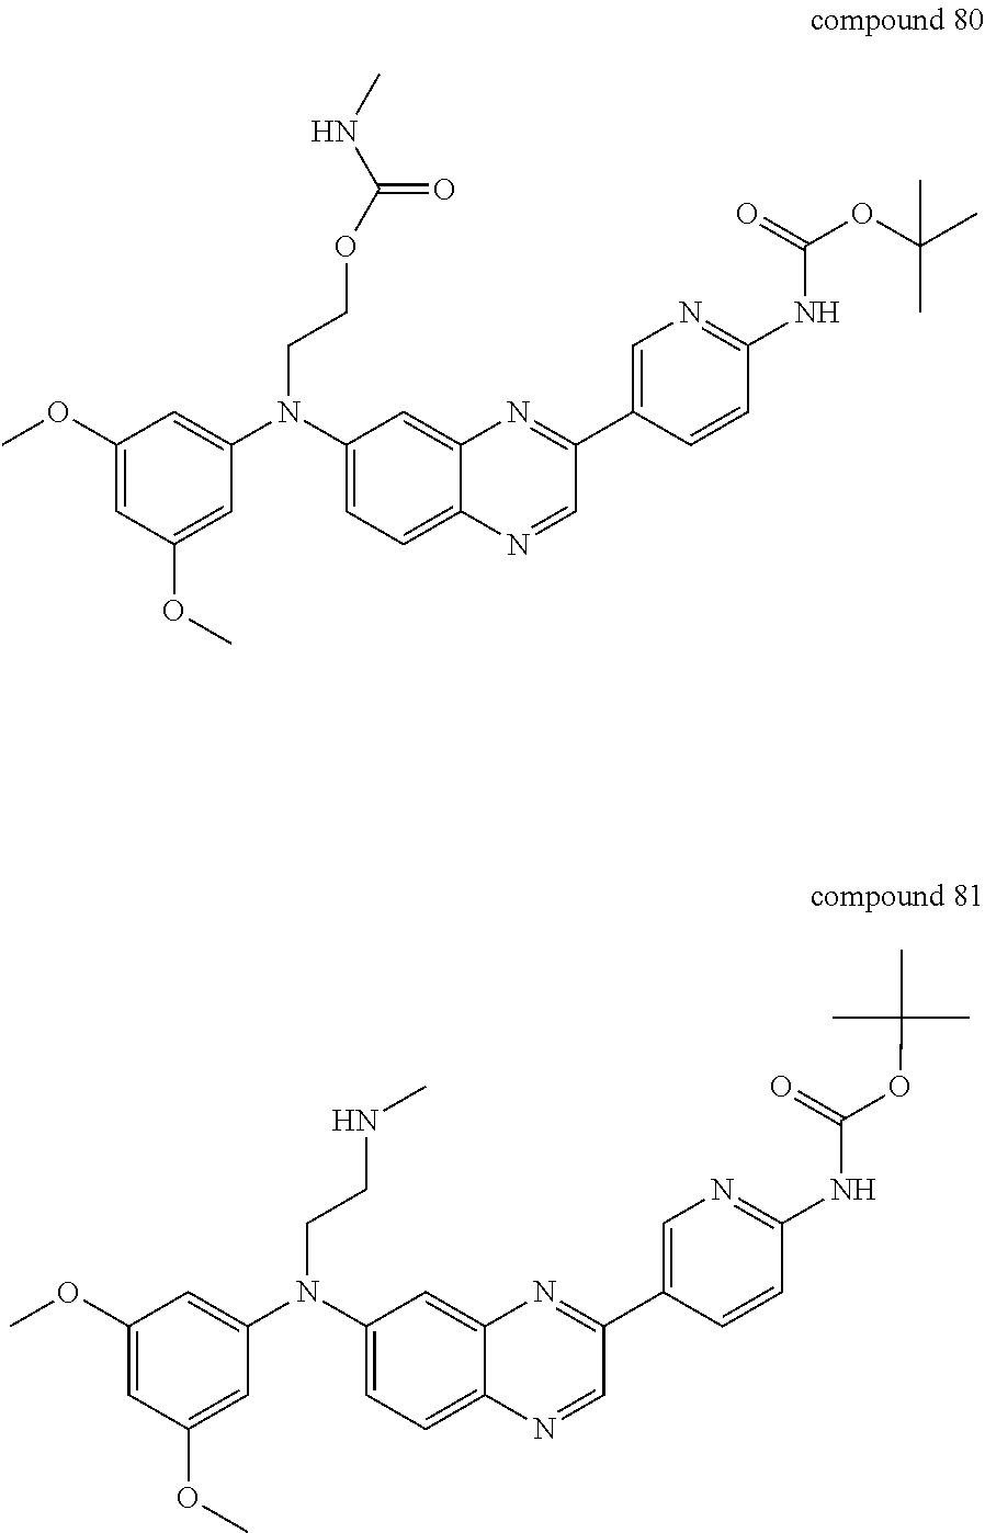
C1=C(N(C2=CC=C3C(=C2)N=C(C2=CN=C(NC(OC(C)(C)C)=O)C=C2)C=N3)CCOC(NC)=O)C=C(OC)C=C1OC.C1=C(N(C2=CC=C3C(=C2)N=C(C2=CN=C(NC(OC(C)(C)C)=O)C=C2)C=N3)CCNC)C=C(OC)C=C1OC
